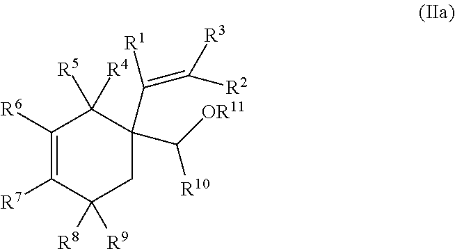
C1([R6])=C([R7])C([R8])([R9])CC(C(=C([R2])[R3])[R1])(C([OR11])[R10])C1([R5])[R4]
